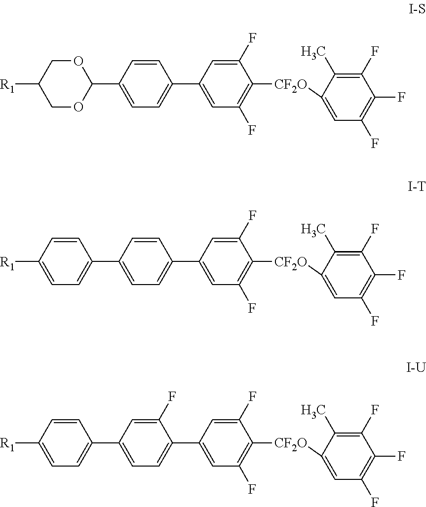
C1=C(C2OCC([R1])CO2)C=CC(C2=CC(F)=C([CF2O]C3=CC(F)=C(F)C(F)=C3C)C(F)=C2)=C1.C1=C(C2=CC=C([R1])C=C2)C=CC(C2=CC(F)=C([CF2O]C3=CC(F)=C(F)C(F)=C3C)C(F)=C2)=C1.C1=C(C2=CC=C([R1])C=C2)C=C(F)C(C2=CC(F)=C([CF2O]C3=CC(F)=C(F)C(F)=C3C)C(F)=C2)=C1
